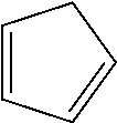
C1=CC=CC1
